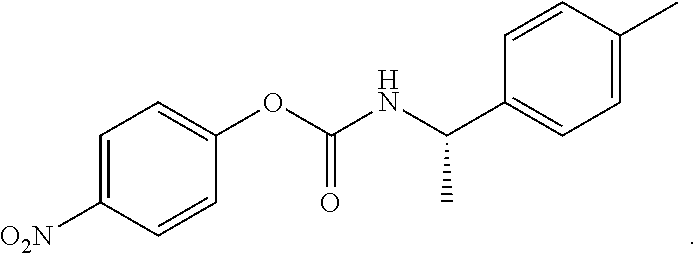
C1=C([O2N])C=CC(OC(NC(C2=CC=C(C)C=C2)C)=O)=C1
